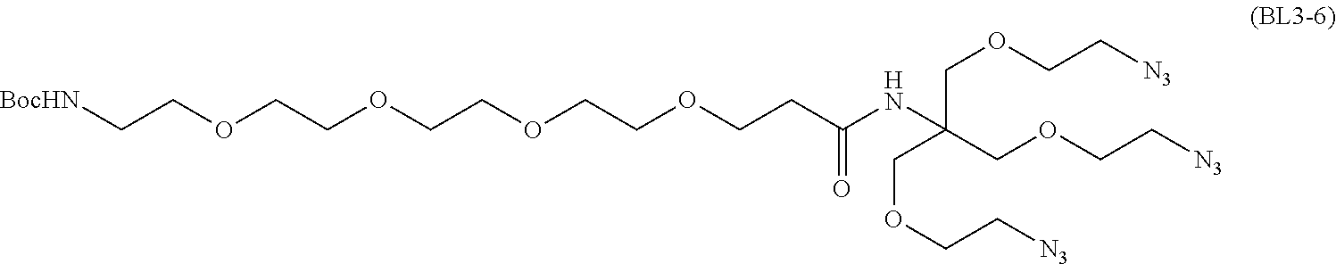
[BocHN]CCOCCOCCOCCOCCC(NC(COCC[N3])(COCC[N3])COCC[N3])=O
